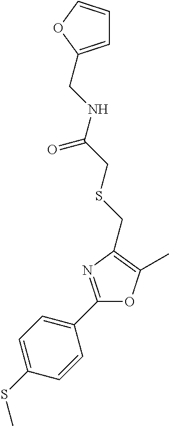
C1=C(SC)C=CC(C2=NC(CSCC(NCC3=CC=CO3)=O)=C(C)O2)=C1
